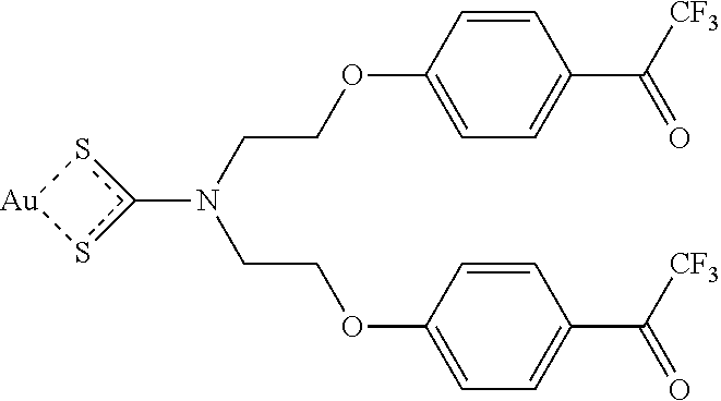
c1(N(CCOC2=CC=C(C([CF3])=O)C=C2)CCOC2=CC=C(C([CF3])=O)C=C2)s[Au]s1
